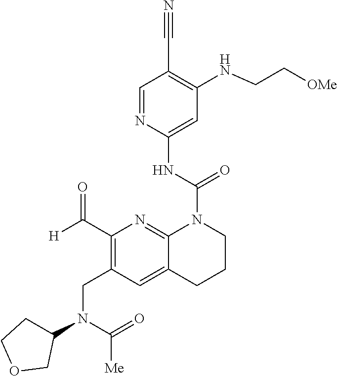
C1=NC(NC(=O)N2C3=NC(C([H])=O)=C(CN(C(=O)[Me])C4CCOC4)C=C3CCC2)=CC(NCC[OMe])=C1C#N
